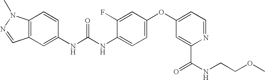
C12=C(N(C)N=C1)C=CC(NC(NC1=CC=C(OC3=CC=NC(C(NCCOC)=O)=C3)C=C1F)=O)=C2
